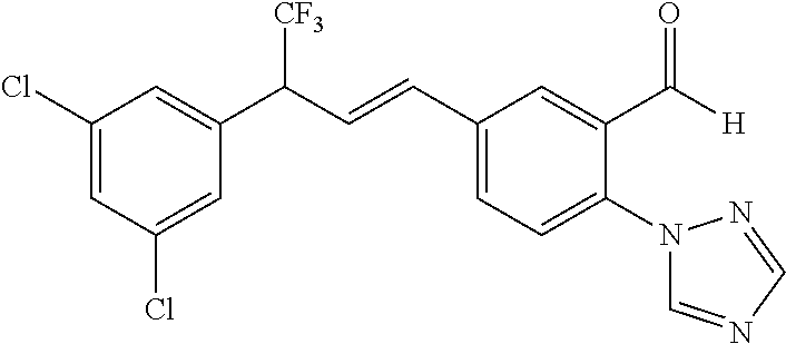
C1(C(C=CC2=CC=C(N3C=NC=N3)C(C([H])=O)=C2)[CF3])=CC(Cl)=CC(Cl)=C1
